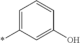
*C1=CC=CC(O)=C1
